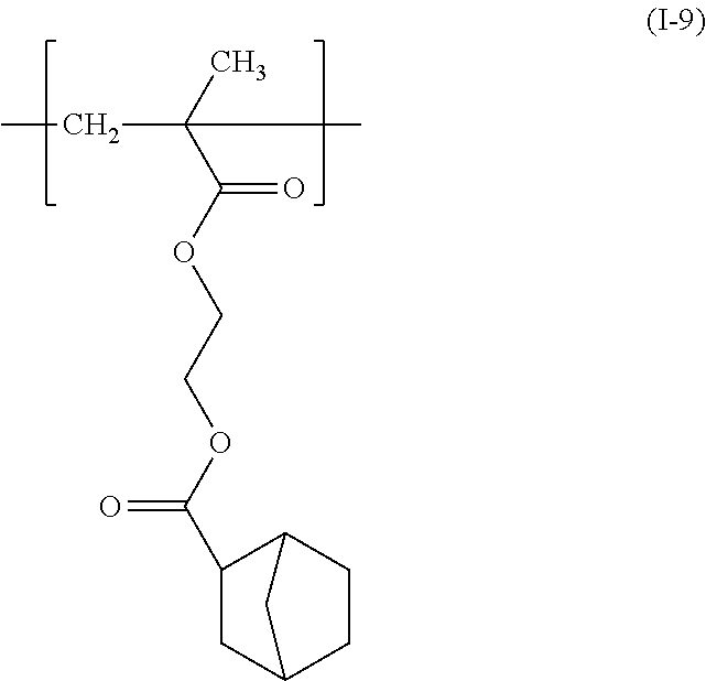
C(OC(C(C)(CC)C)=O)COC(=O)C1CC2CCC1C2
